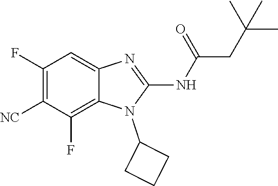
C1(F)=C([NC])C(F)=C2C(=C1)N=C(NC(=O)CC(C)(C)C)N2C1CCC1
